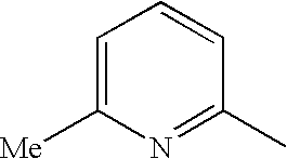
C1=C([Me])N=C(C)C=C1
